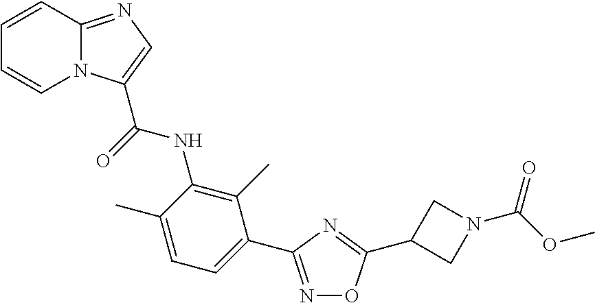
C1=CC2=NC=C(C(=O)NC3=C(C)C(C4=NOC(C5CN(C(OC)=O)C5)=N4)=CC=C3C)N2C=C1
